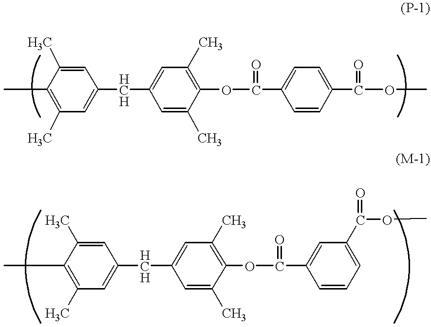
CC1=C(C)C=C([HCH]C2=CC(C)=C(OC(C3=CC=C(C(OC)=O)C=C3)=O)C(C)=C2)C=C1C.CC1=C(C)C=C([HCH]C2=CC(C)=C(OC(C3=CC(C(OC)=O)=CC=C3)=O)C(C)=C2)C=C1C
